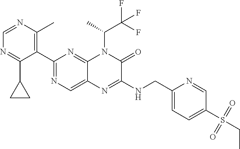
C1=NC(C)=C(C2=NC=C3C(=N2)N(C(C)C(F)(F)F)C(=O)C(NCC2=CC=C(S(=O)(=O)CC)C=N2)=N3)C(C2CC2)=N1
